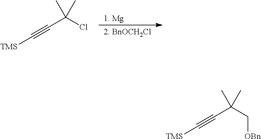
[1. Mg].[TMS]C#CC(C)(Cl)C.[TMS]C#CC(C)(C[OBn])C
